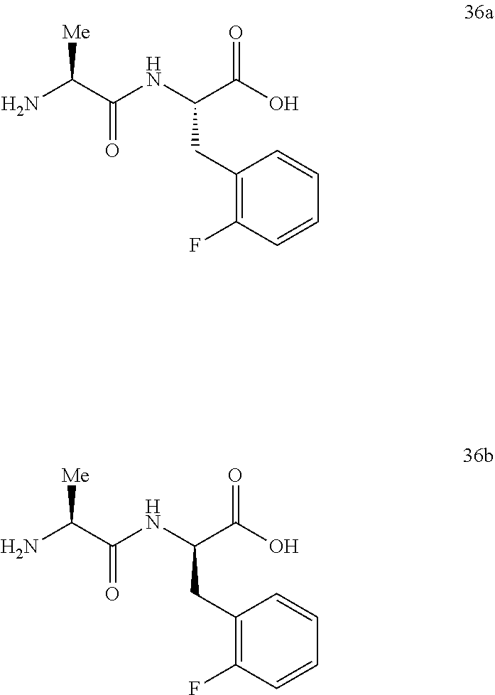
C(C(=O)NC(CC1=C(F)C=CC=C1)C(=O)O)(N)[Me].C(C(=O)NC(CC1=C(F)C=CC=C1)C(=O)O)(N)[Me]
